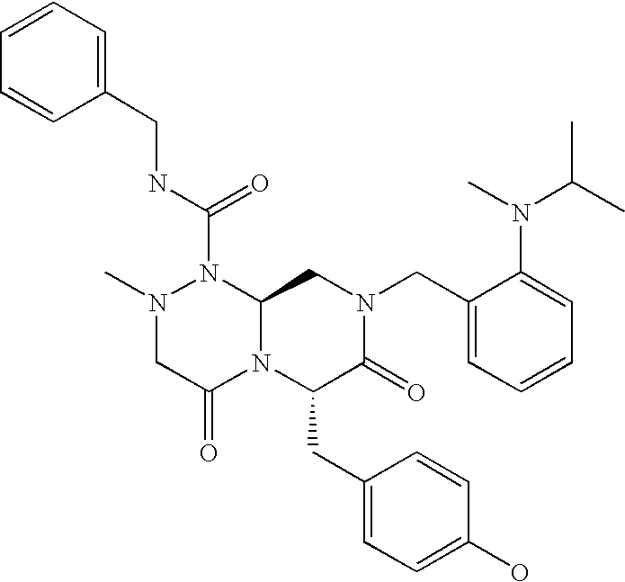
N1(C)CC(=O)N2C(N1C(NCC1=CC=CC=C1)=O)CN(CC1=CC=CC=C1N(C(C)C)C)C(=O)C2CC1=CC=C(O)C=C1
